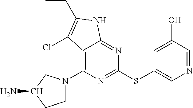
C1(SC2=CN=CC(O)=C2)=NC(N2CCC(N)C2)=C2C(=N1)NC(CC)=C2Cl
